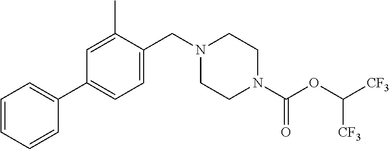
C1(C2=CC=CC=C2)=CC=C(CN2CCN(C(OC([CF3])[CF3])=O)CC2)C(C)=C1
